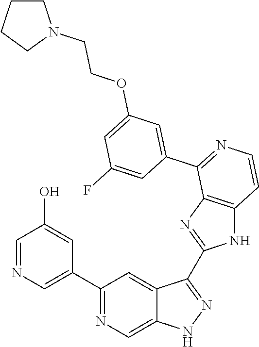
C1(C2=CN=CC(O)=C2)=NC=C2C(=C1)C(C1=NC3=C(N1)C=CN=C3C1=CC(OCCN3CCCC3)=CC(F)=C1)=NN2
